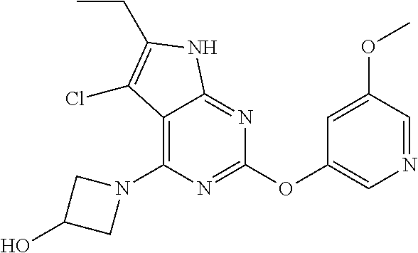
C12=C(N3CC(O)C3)N=C(OC3=CN=CC(OC)=C3)N=C1NC(CC)=C2Cl
